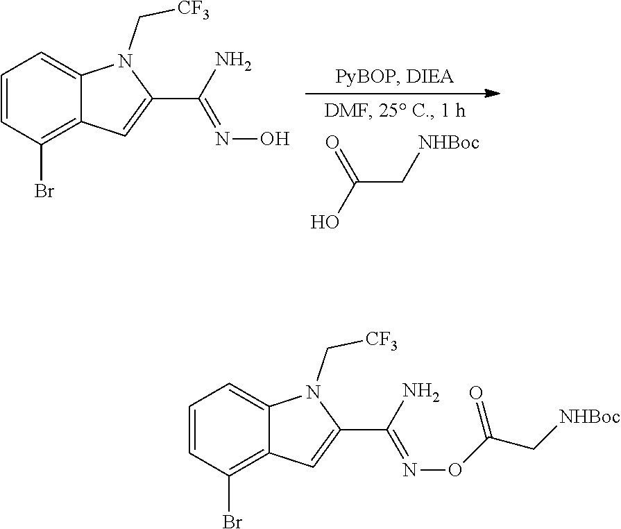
C(C[NHBoc])(=O)O.C1=CC(Br)=C2C(=C1)N(C[CF3])C(C(=NO)N)=C2.C1=CC(Br)=C2C(=C1)N(C[CF3])C(C(=NOC(=O)C[NHBoc])N)=C2
